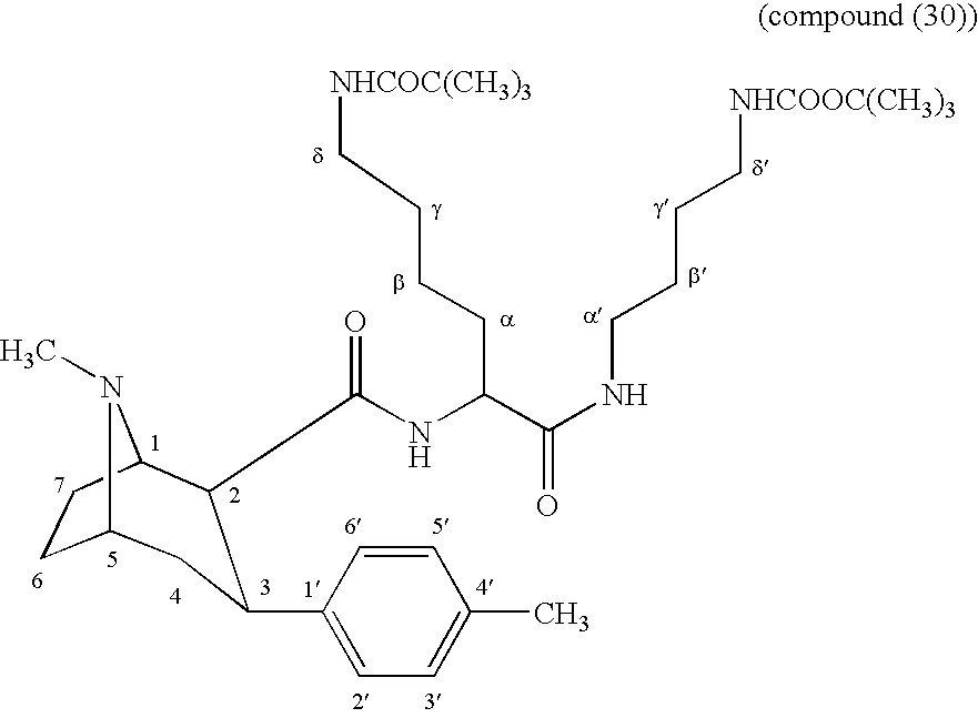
N(C(C(NCCCC[NHCOOC(CH3)3])=O)CCCC[NHCOC(CH3)3])C(C1C2CCC(N2C)CC1C1=CC=C(C)C=C1)=O
